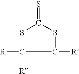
C1([R])SC(=S)SC1([R])[R]
